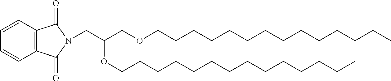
C(C(COCCCCCCCCCCCCCC)OCCCCCCCCCCCCCC)N1C(=O)C2=C(C1=O)C=CC=C2
